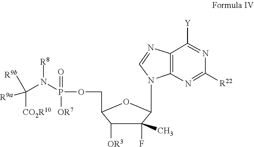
N([R8])(C([R9b])([R9a])[CO2R10])P(=O)(OCC1C([OR3])C(F)(C)C(N2C=NC3=C2N=C([R22])N=C3[Y])O1)[OR7]
